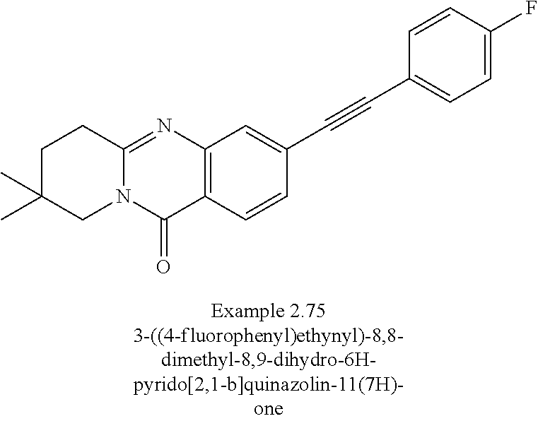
C1C(C)(C)CN2C(=NC3=C(C2=O)C=CC(C#CC2=CC=C(F)C=C2)=C3)C1
